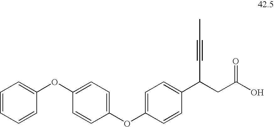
C1=CC=CC(OC2=CC=C(OC3=CC=C(C(CC(O)=O)C#CC)C=C3)C=C2)=C1
